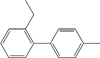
C1=CC(C2=C(CC)C=CC=C2)=CC=C1C
